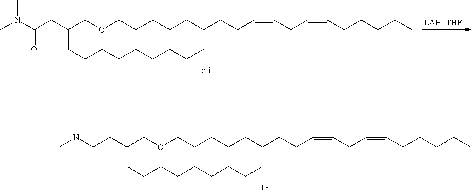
C(COCCCCCCCCC=CCC=CCCCCC)(CCN(C)C)CCCCCCCCC.C(COCCCCCCCCC=CCC=CCCCCC)(CC(N(C)C)=O)CCCCCCCCC
